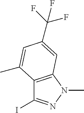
C12=C(N(C)N=C1I)C=C(C(F)(F)F)C=C2C
